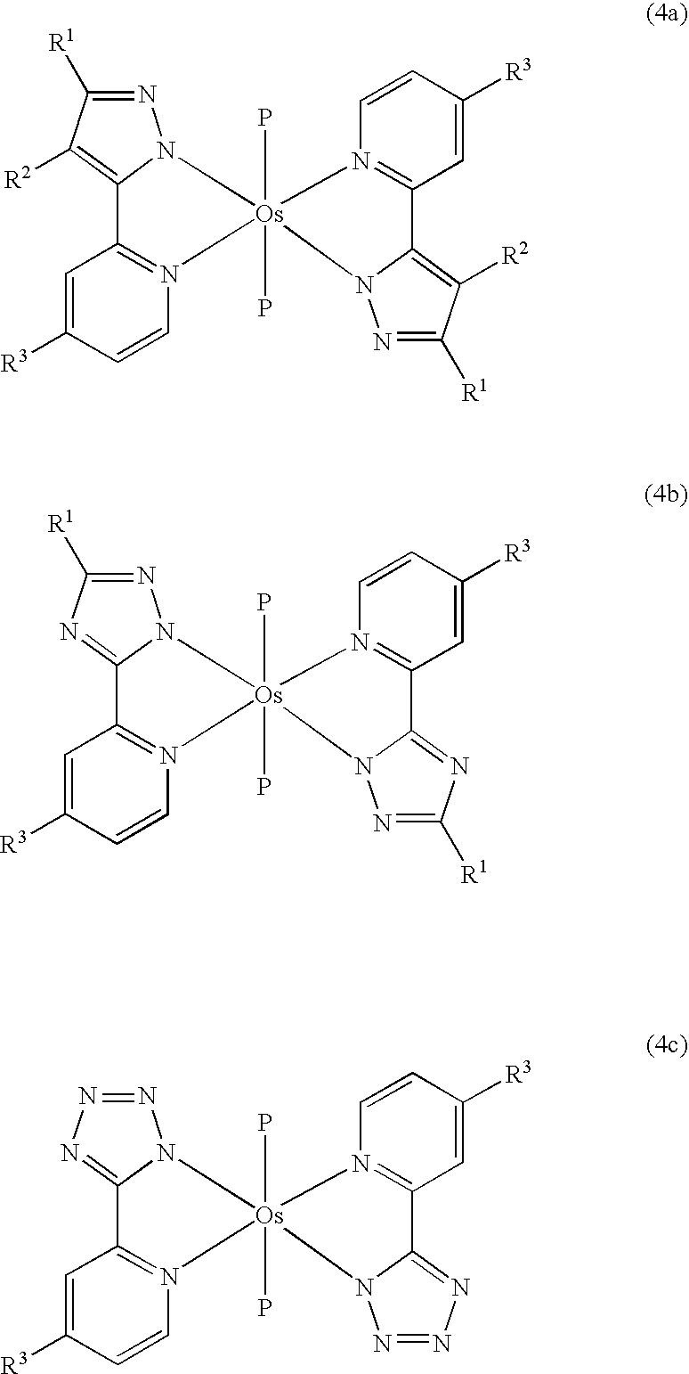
C1=C([R3])C=CN2=C1C1=C([R2])C([R1])=NN1[Os]21(P)(P)N2=C(C=C([R3])C=C2)C2=C([R2])C([R1])=NN12.C1=C([R3])C=CN2=C1C1=NC([R1])=NN1[Os]21(P)(P)N2=C(C=C([R3])C=C2)C2=NC([R1])=NN12.C1=C([R3])C=CN2=C1C1=NN=NN1[Os]21(P)(P)N2=C(C=C([R3])C=C2)C2=NN=NN12
